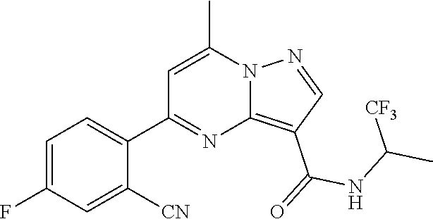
C12=C(C(=O)NC(C)[CF3])C=NN1C(C)=CC(C1=CC=C(F)C=C1[CN])=N2
